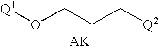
[Q1]OCCC[Q2].[AK]
